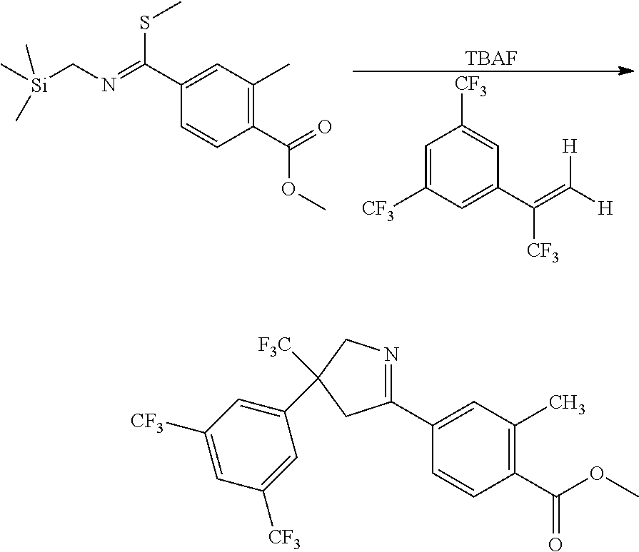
C1(C2=NCC([F3C])(C3=CC([CF3])=CC([CF3])=C3)C2)=CC(C)=C(C(OC)=O)C=C1.C1=C([CF3])C=C(C(=C([H])[H])[CF3])C=C1[CF3].[TBAF].C1(C(=NC[Si](C)(C)C)SC)=CC(C)=C(C(=O)OC)C=C1
